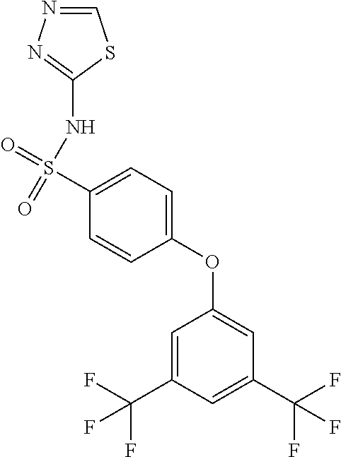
C1=NN=C(NS(=O)(=O)C2=CC=C(OC3=CC(C(F)(F)F)=CC(C(F)(F)F)=C3)C=C2)S1
